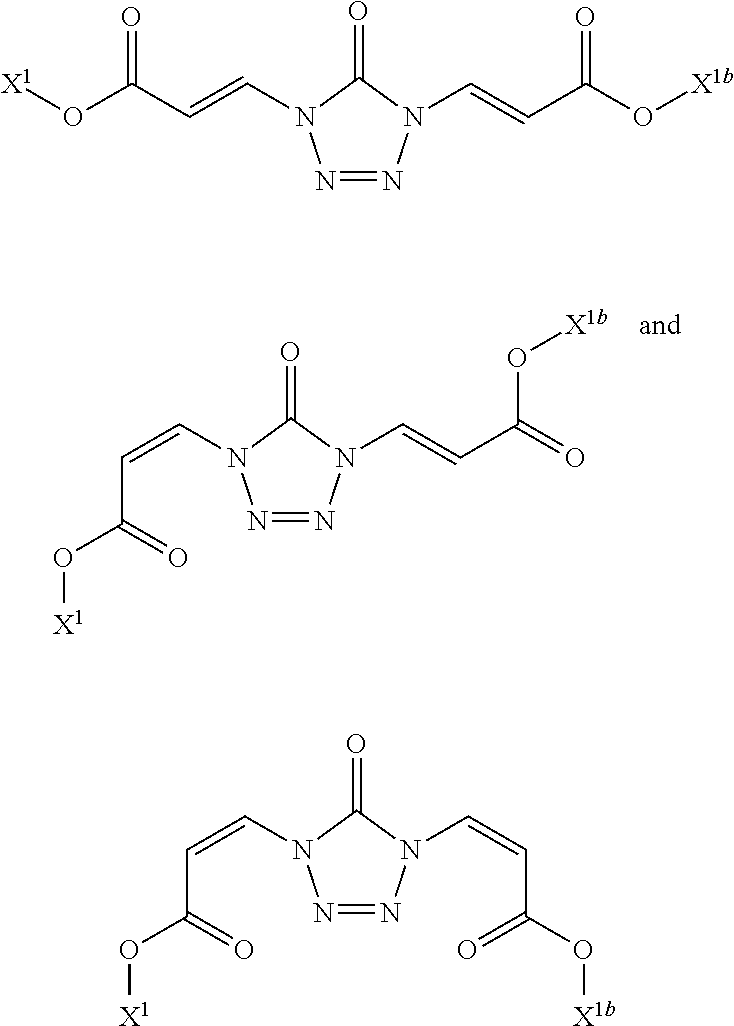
O=C1N(C=CC(O[X1b])=O)N=NN1C=CC(O[X1])=O.O=C1N(C=CC(O[X1b])=O)N=NN1C=CC(=O)O[X1].O=C1N(C=CC(=O)O[X1b])N=NN1C=CC(=O)O[X1]
